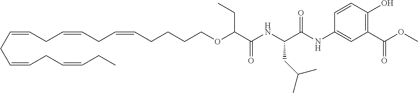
C(=CCC=CCC=CCCCCOC(CC)C(=O)NC(C(NC1=CC(C(OC)=O)=C(O)C=C1)=O)CC(C)C)CC=CCC=CCC
